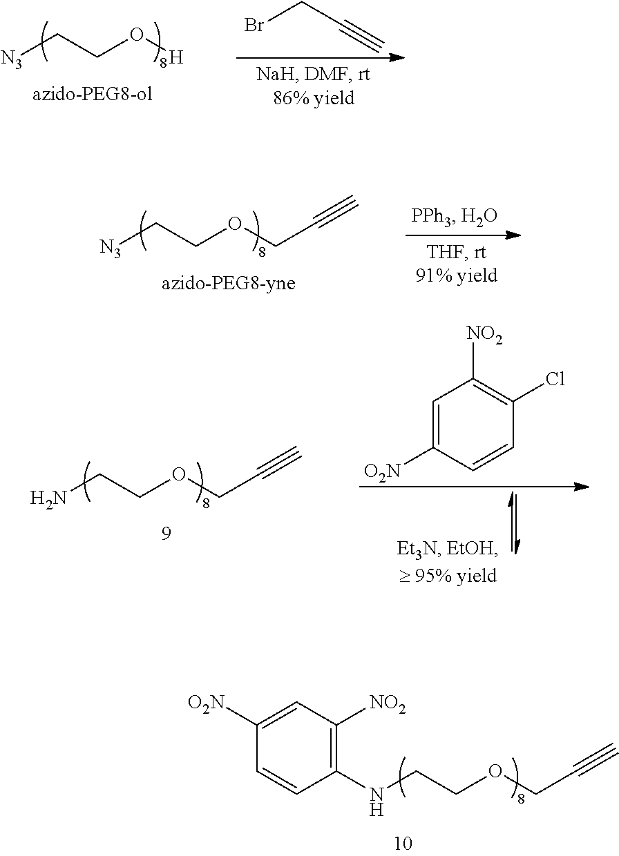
C(COCC#C)NC1=C([NO2])C=C([O2N])C=C1.[N3]CCO[H].C(Br)C#C.[N3]CCOCC#C.NCCOCC#C.C1=C([O2N])C=CC(Cl)=C1[NO2]
